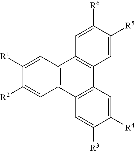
C1([R4])=CC2=C(C=C1[R3])C1=C(C3=C2C=C([R5])C([R6])=C3)C=C([R1])C([R2])=C1
